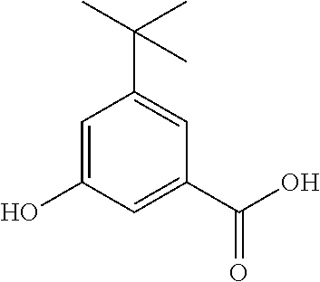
C1=C(O)C=C(C(O)=O)C=C1C(C)(C)C
